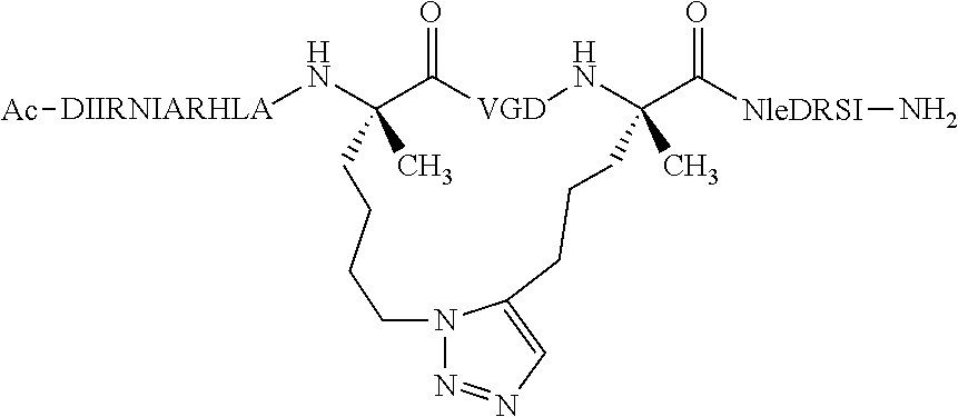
[DIIRNIARHLA](NC1(C)C(=O)[VGD]NC(C(=O)[NleDRSI]N)(C)CCCC2=CN=NN2CCCC1)[Ac]
